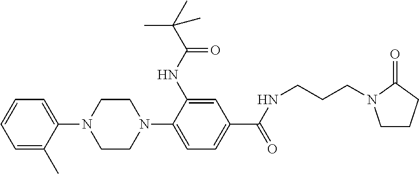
C1=C(N2CCN(C3=CC=CC=C3C)CC2)C(NC(C(C)(C)C)=O)=CC(C(NCCCN2CCCC2=O)=O)=C1
